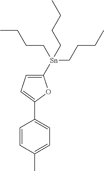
C1=C([Sn](CCCC)(CCCC)CCCC)OC(C2=CC=C(C)C=C2)=C1
